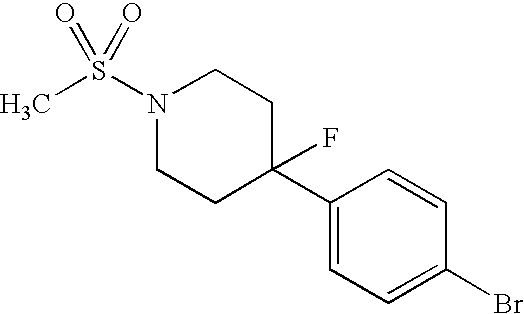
N1(S(=O)(=O)C)CCC(C2=CC=C(Br)C=C2)(F)CC1
